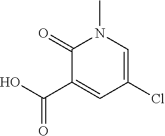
C1(=O)C(C(O)=O)=CC(Cl)=CN1C
